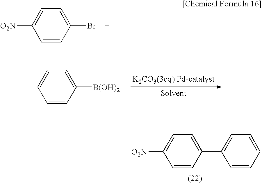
C1=CC(Br)=CC=C1[O2N].C1=CC([B(OH)2])=CC=C1.C1=CC(C2=CC=CC=C2)=CC=C1[O2N]
